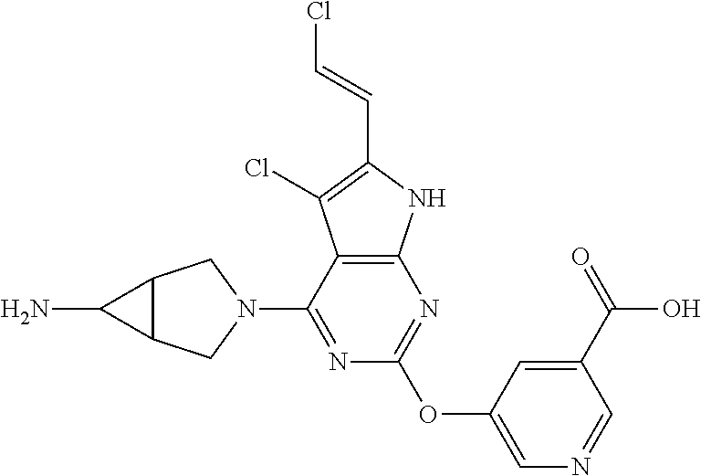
N1=C(N2CC3C(C2)C3N)C2=C(N=C1OC1=CN=CC(C(=O)O)=C1)NC(C=CCl)=C2Cl
